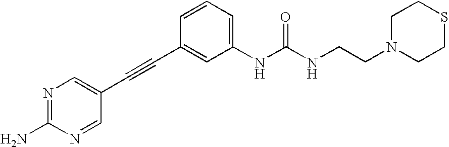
N1=C(N)N=CC(C#CC2=CC(NC(NCCN3CCSCC3)=O)=CC=C2)=C1
